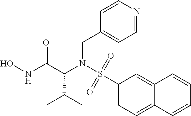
ONC(C(N(S(=O)(=O)C1=CC=C2C(=C1)C=CC=C2)CC1=CC=NC=C1)C(C)C)=O
